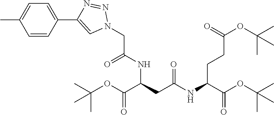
C(C(C(OC(C)(C)C)=O)NC(=O)CC(NC(CN1N=NC(C2=CC=C(C)C=C2)=C1)=O)C(=O)OC(C)(C)C)CC(=O)OC(C)(C)C
